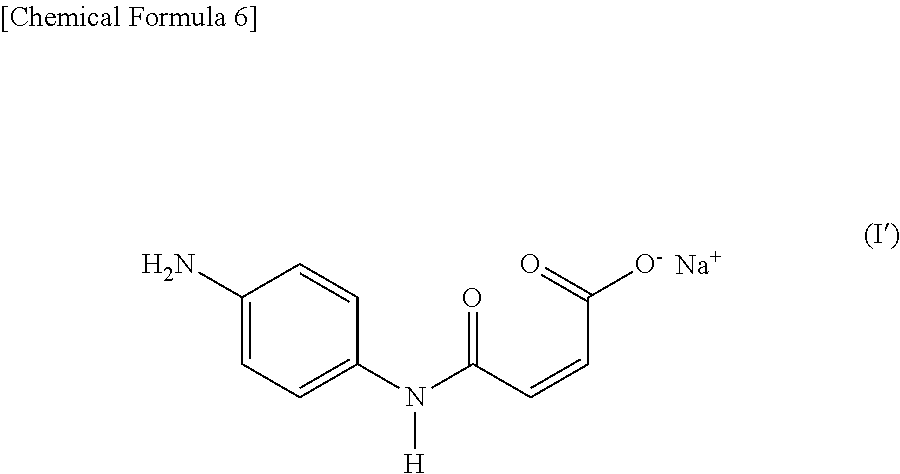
[Na].C1(N)=CC=C(N(C(C=CC(=O)[O-])=O)[H])C=C1
